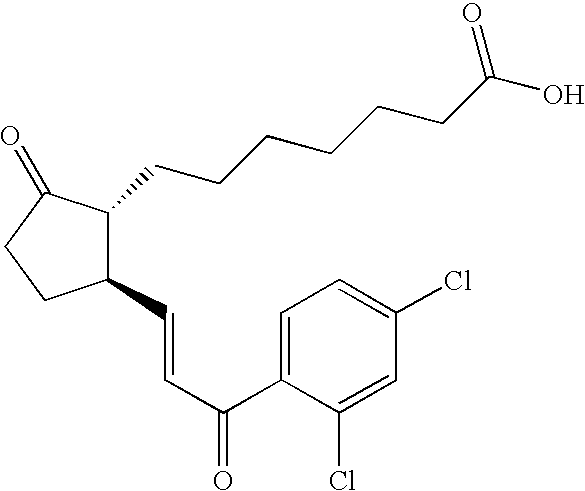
C1(C=CC(C2=CC=C(Cl)C=C2Cl)=O)C(CCCCCCC(O)=O)C(=O)CC1
